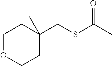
C1OCCC(CSC(C)=O)(C)C1
